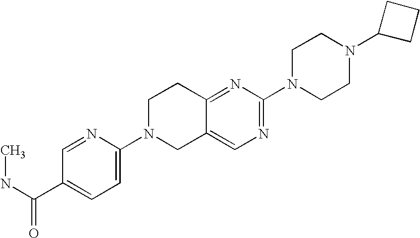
C1=NC(N2CC3=CN=C(N4CCN(C5CCC5)CC4)N=C3CC2)=CC=C1C(=O)NC
